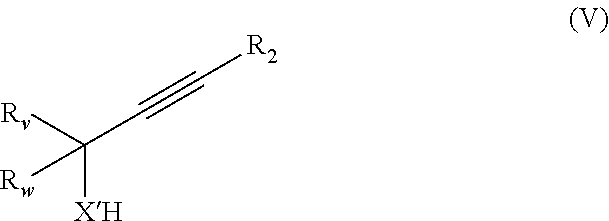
[Rv]C(C#C[R2])([XH])[Rw]
